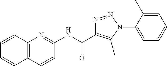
C1(NC(C2=C(C)N(C3=CC=CC=C3C)N=N2)=O)=NC2=C(C=C1)C=CC=C2
